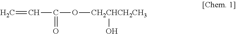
C=CC(O[CH2CHCH2CH3]O)=O
